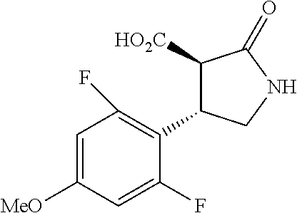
C1=C([MeO])C=C(F)C(C2C([HO2C])C(=O)NC2)=C1F
